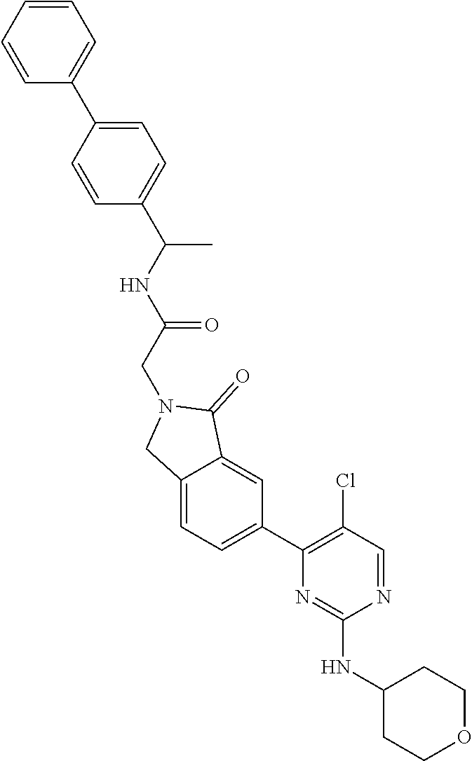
N1=CC(Cl)=C(C2=CC=C3C(=C2)C(=O)N(CC(=O)NC(C)C2=CC=C(C4=CC=CC=C4)C=C2)C3)N=C1NC1CCOCC1
